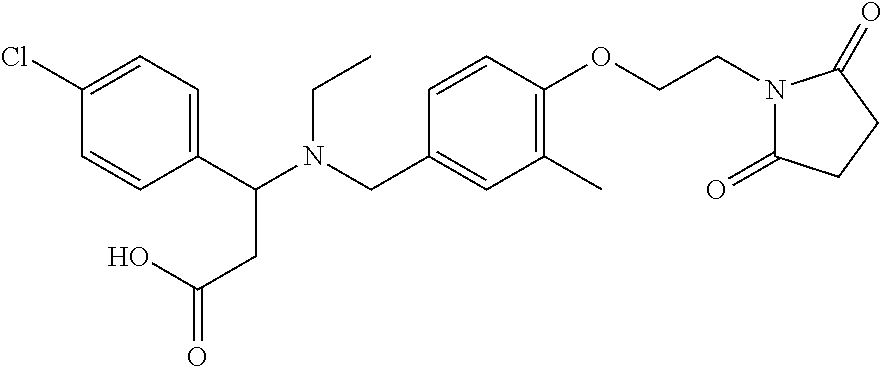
C1(C(N(CC2=CC(C)=C(OCCN3C(=O)CCC3=O)C=C2)CC)CC(=O)O)=CC=C(Cl)C=C1
